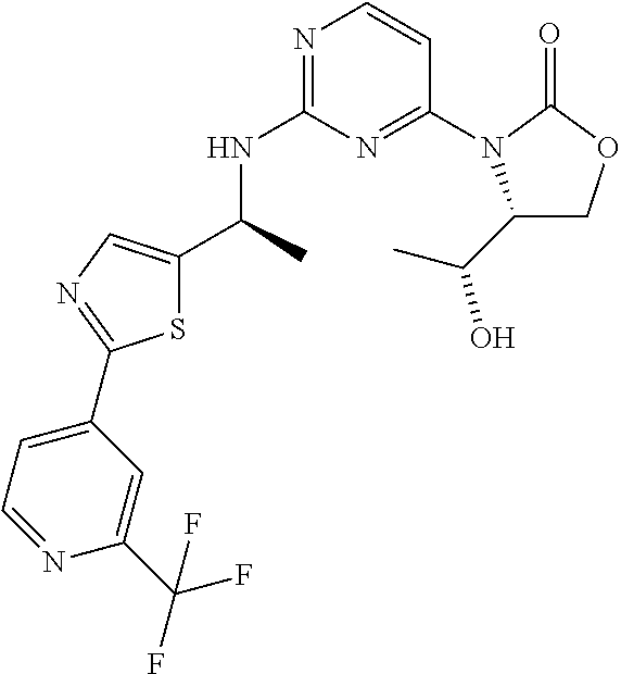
N1=C(NC(C)C2=CN=C(C3=CC=NC(C(F)(F)F)=C3)S2)N=C(N2C(C(C)O)COC2=O)C=C1
